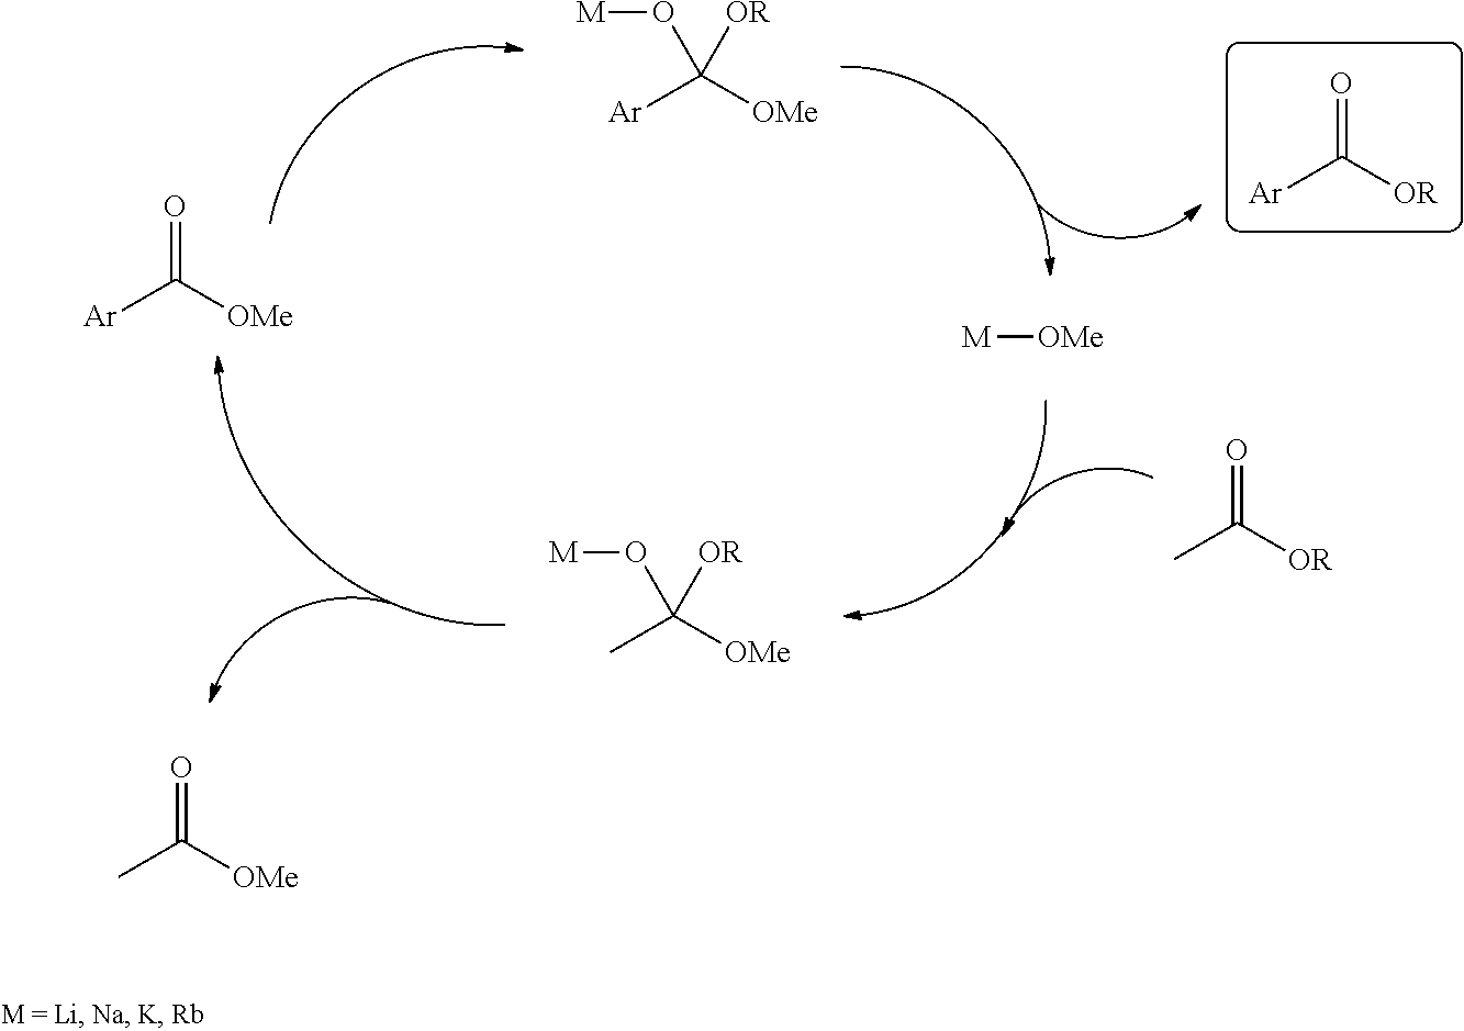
[Ar]C([OR])=O.[Ar]C([OMe])=O.[Ar]C([OMe])([OR])O[M].[M][OMe].CC([OR])=O.CC([OMe])([OR])O[M].CC([OMe])=O
